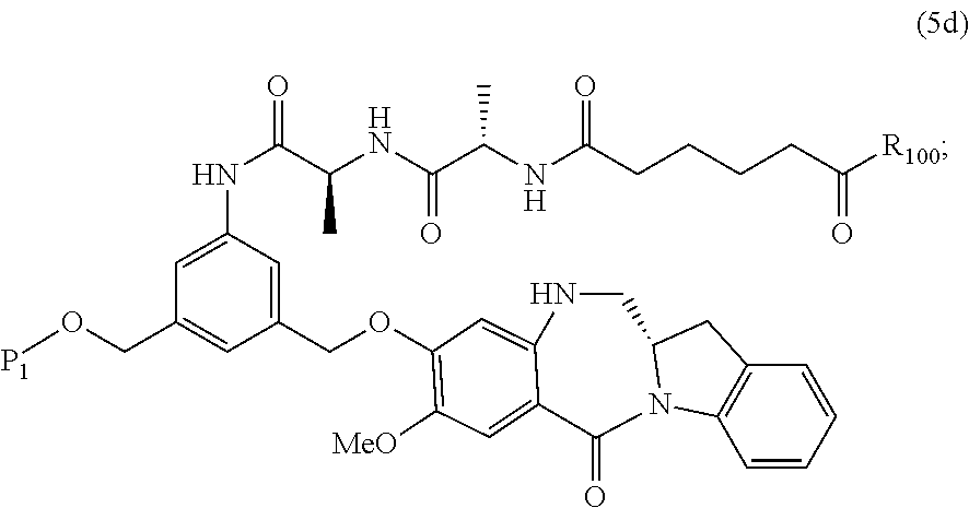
C1(COC2=C([MeO])C=C3C(=C2)NCC2CC4=C(C=CC=C4)N2C3=O)=CC(NC(=O)C(NC(C(NC(CCCCC([R100])=O)=O)C)=O)C)=CC(CO[P1])=C1
